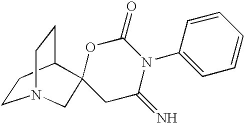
C1CC2CCN1CC21CC(=N)N(C2=CC=CC=C2)C(=O)O1
